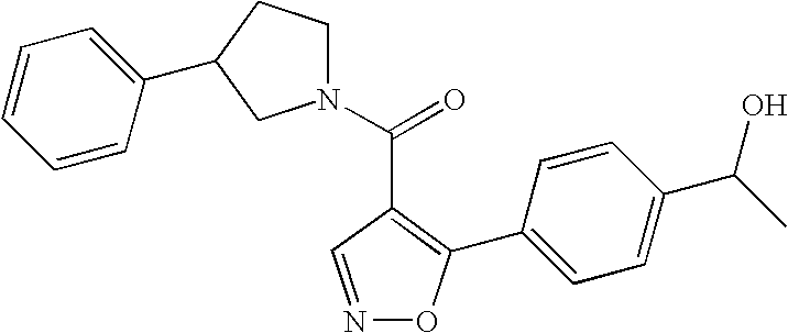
N1=CC(C(=O)N2CCC(C3=CC=CC=C3)C2)=C(C2=CC=C(C(C)O)C=C2)O1
